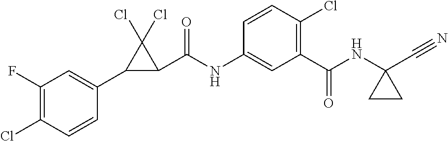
C1(C2C(C(NC3=CC(C(NC4(C#N)CC4)=O)=C(Cl)C=C3)=O)C2(Cl)Cl)=CC(F)=C(Cl)C=C1
